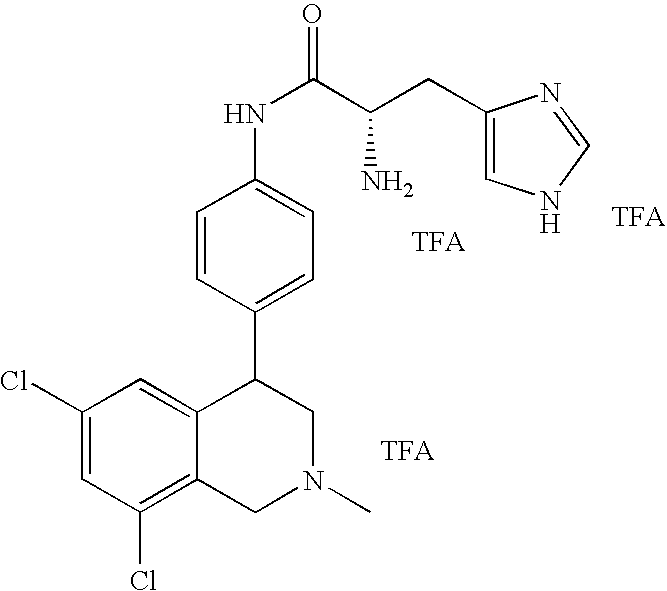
C1(Cl)=CC(Cl)=C2C(=C1)C(C1=CC=C(NC(C(N)CC3=CNC=N3)=O)C=C1)CN(C)C2
